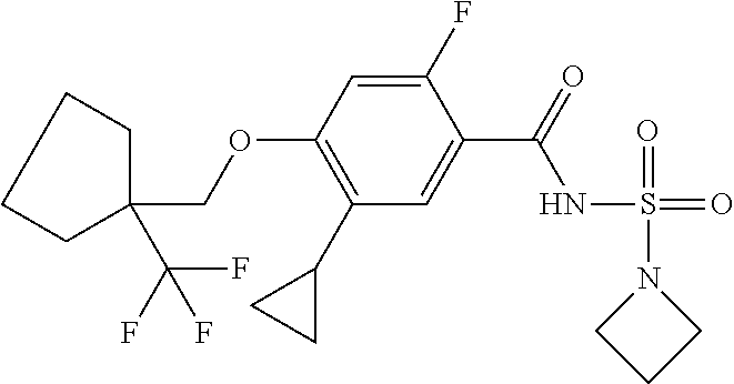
C1(C2CC2)=C(OCC2(C(F)(F)F)CCCC2)C=C(F)C(C(=O)NS(=O)(N2CCC2)=O)=C1
